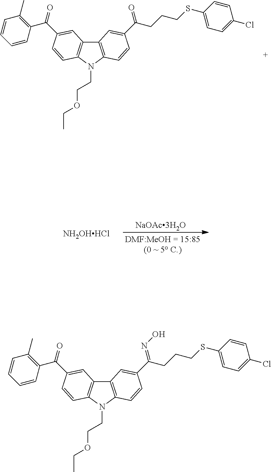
C12=C(N(CCOCC)C3=C1C=C(C(C1=C(C)C=CC=C1)=O)C=C3)C=CC(C(CCCSC1=CC=C(Cl)C=C1)=O)=C2.[NH2OHHCl].C12=C(N(CCOCC)C3=C1C=C(C(C1=C(C)C=CC=C1)=O)C=C3)C=CC(C(CCCSC1=CC=C(Cl)C=C1)=NO)=C2
